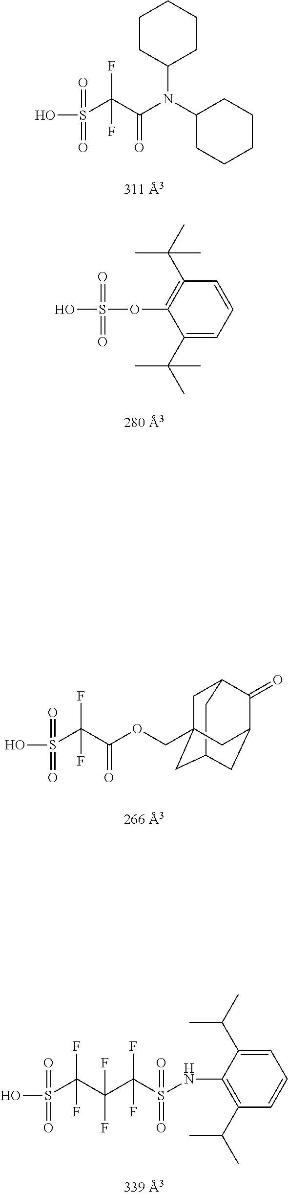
OS(=O)(=O)C(C(N(C1CCCCC1)C1CCCCC1)=O)(F)F.OS(=O)(=O)OC1=C(C(C)(C)C)C=CC=C1C(C)(C)C.C12CC3CC(COC(C(S(O)(=O)=O)(F)F)=O)(C1)CC(C3=O)C2.S(=O)(NC1=C(C(C)C)C=CC=C1C(C)C)(C(C(C(S(=O)(=O)O)(F)F)(F)F)(F)F)=O
